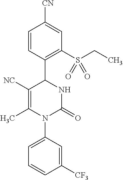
C1([NC])=C(C)N(C2=CC=CC([CF3])=C2)C(=O)NC1C1=C(S(CC)(=O)=O)C=C([CN])C=C1
